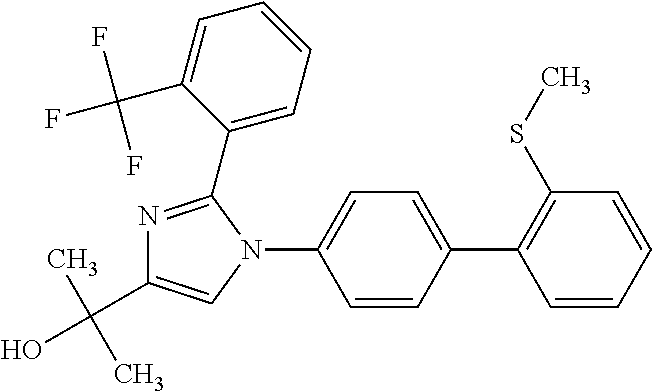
C1=CC=CC(SC)=C1C1=CC=C(N2C(C3=CC=CC=C3C(F)(F)F)=NC(C(C)(C)O)=C2)C=C1
